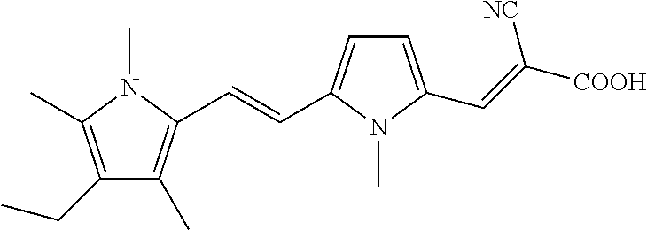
C1(CC)=C(C)N(C)C(C=CC2=CC=C(C=C([COOH])[NC])N2C)=C1C
